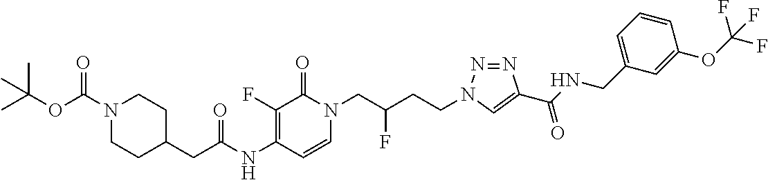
N(C1=C(F)C(=O)N(CC(CCN2N=NC(C(NCC3=CC=CC(OC(F)(F)F)=C3)=O)=C2)F)C=C1)C(=O)CC1CCN(C(OC(C)(C)C)=O)CC1
